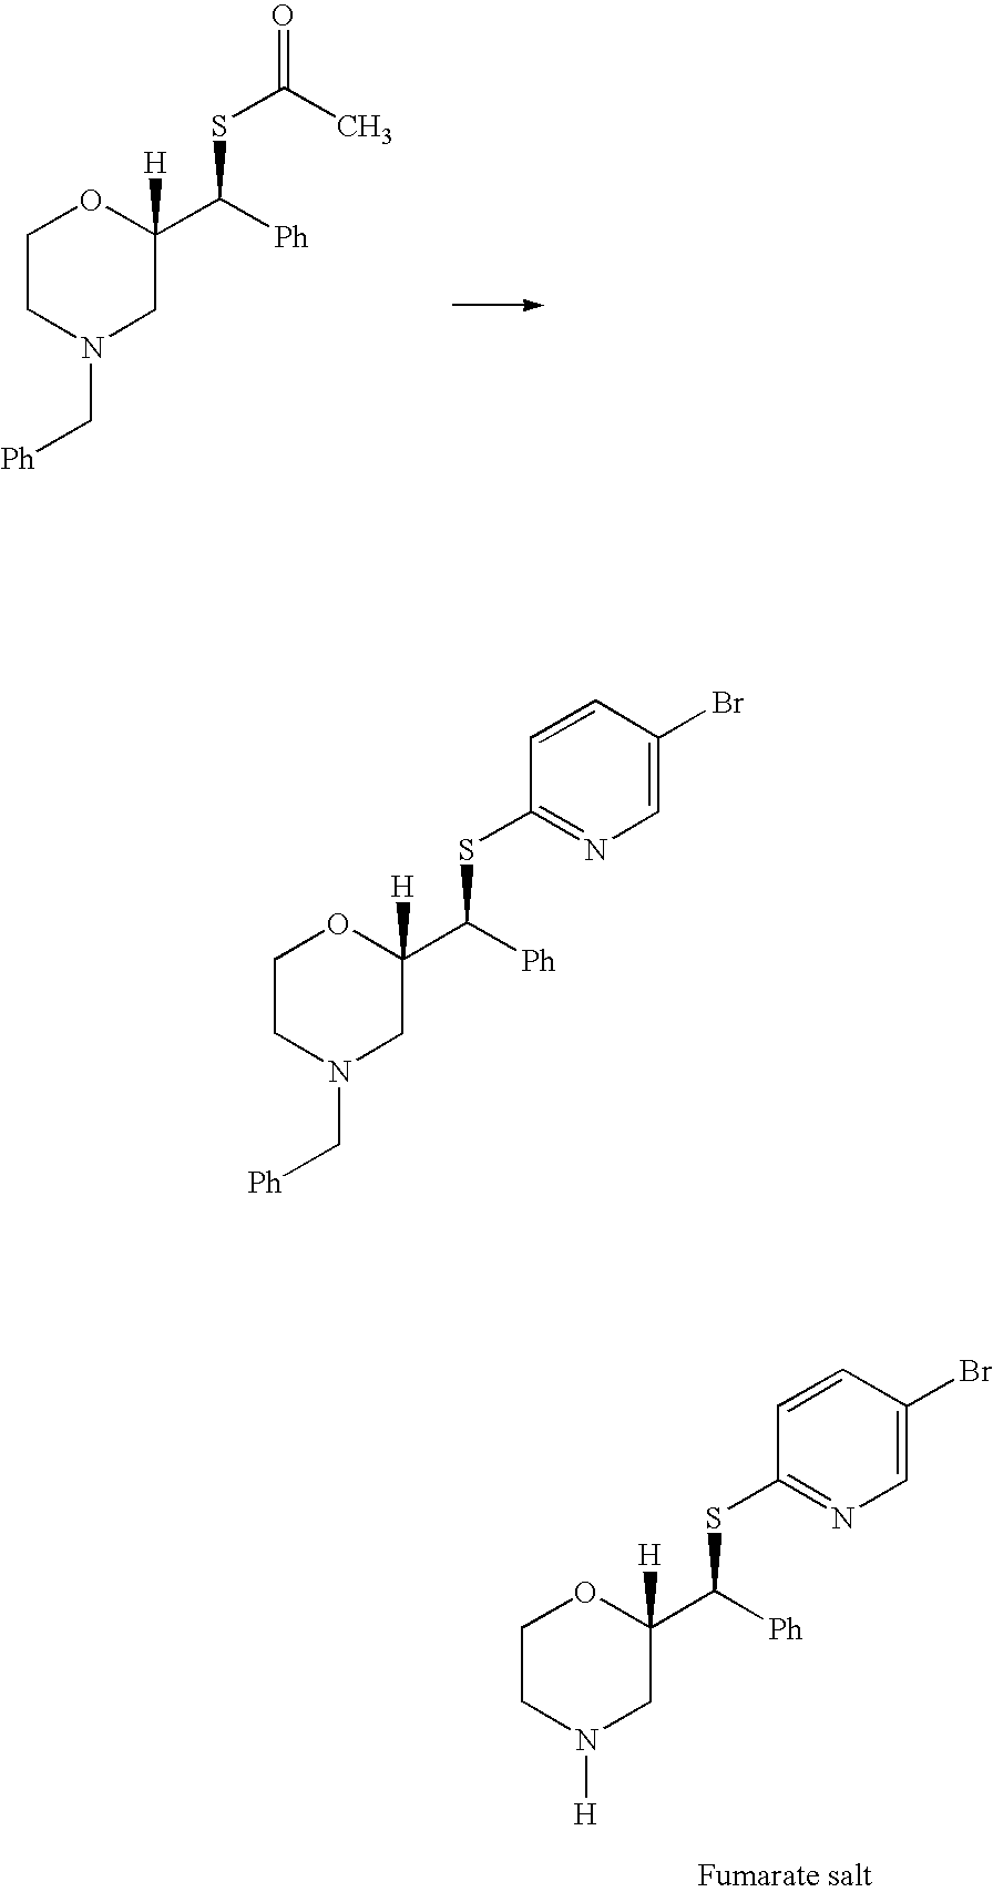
C1CN(C[Ph])CC(C([Ph])SC(=O)C)([H])O1.C1CN([H])CC(C([Ph])SC2=NC=C(Br)C=C2)([H])O1.C1CN(C[Ph])CC(C([Ph])SC2=NC=C(Br)C=C2)([H])O1
